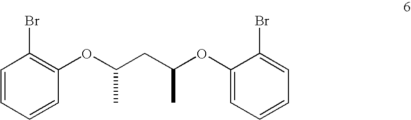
C1=CC=CC(OC(CC(OC2=CC=CC=C2Br)C)C)=C1Br
